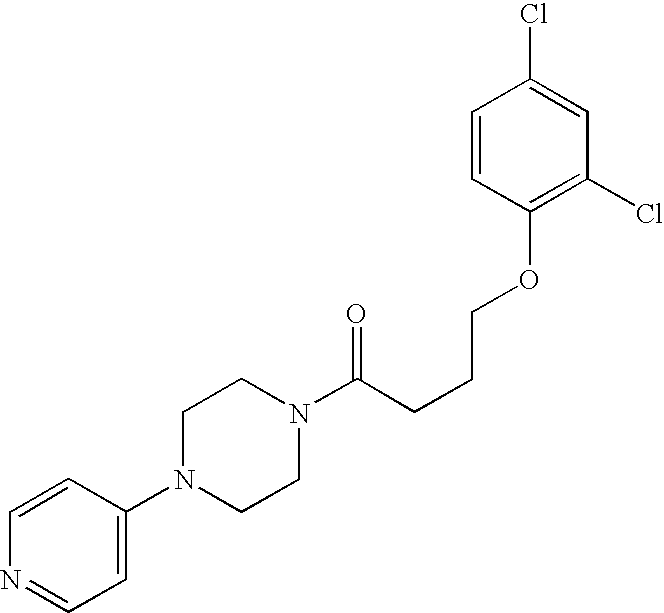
C1(N2CCN(C(CCCOC3=C(Cl)C=C(Cl)C=C3)=O)CC2)=CC=NC=C1
